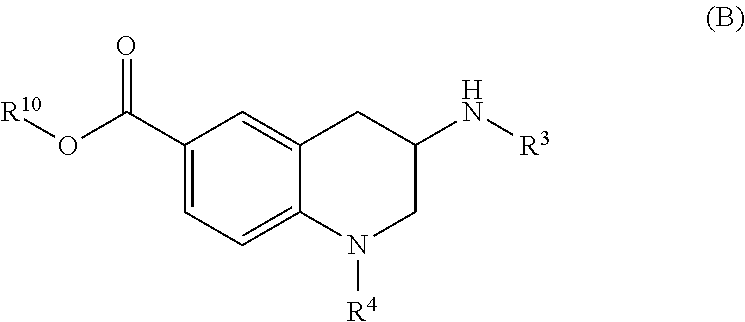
C1(C(O[R10])=O)=CC=C2C(=C1)CC(N[R3])CN2[R4]
